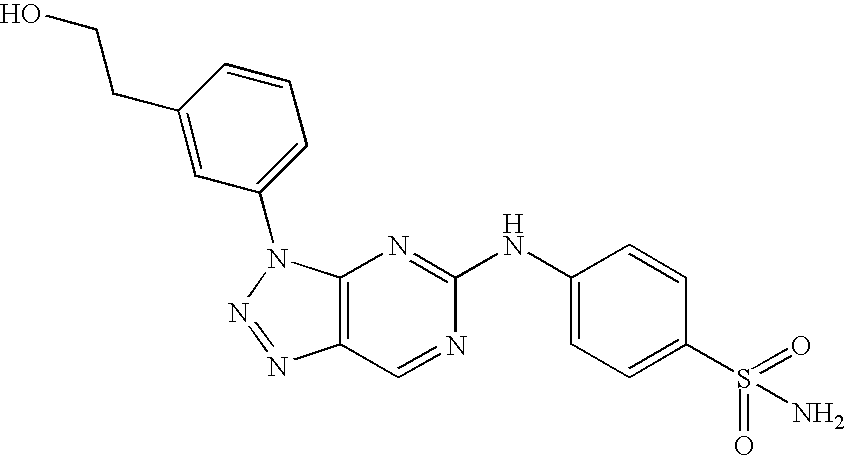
C12=C(N(C3=CC=CC(CCO)=C3)N=N1)N=C(NC1=CC=C(S(=O)(=O)N)C=C1)N=C2
